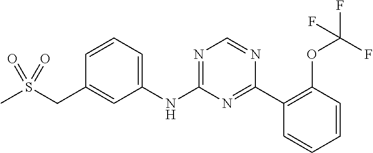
C1=C(NC2=NC=NC(C3=C(OC(F)(F)F)C=CC=C3)=N2)C=C(CS(C)(=O)=O)C=C1
